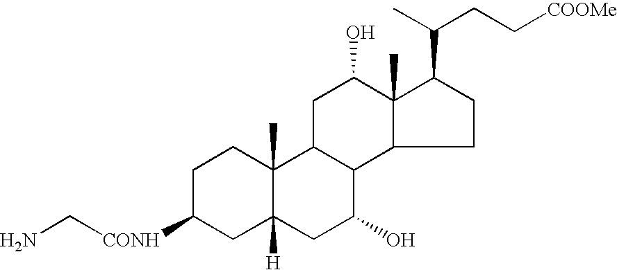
C1C([CONH]CN)CC2([H])C(C)(C1)C1C(C(O)C2)C2CCC(C(C)CC[COOMe])C2(C)C(O)C1
